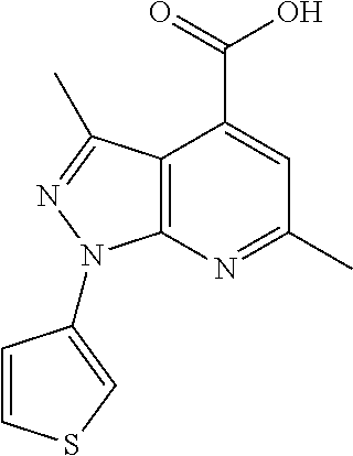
C12=C(N=C(C)C=C1C(=O)O)N(C1=CSC=C1)N=C2C
